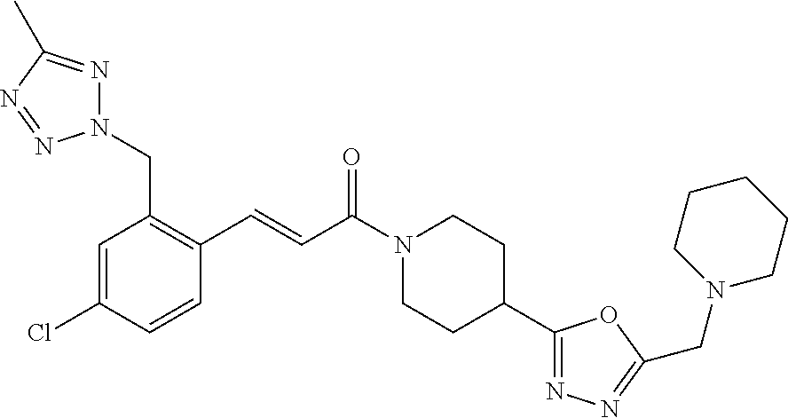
C1=C(Cl)C=CC(C=CC(N2CCC(C3=NN=C(CN4CCCCC4)O3)CC2)=O)=C1CN1N=C(C)N=N1
